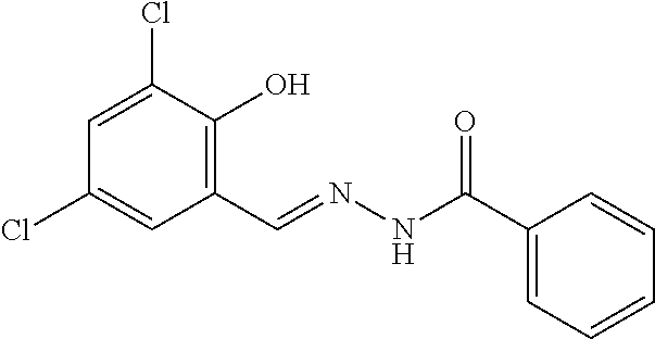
C1=C(Cl)C(O)=C(C=NNC(C2=CC=CC=C2)=O)C=C1Cl
